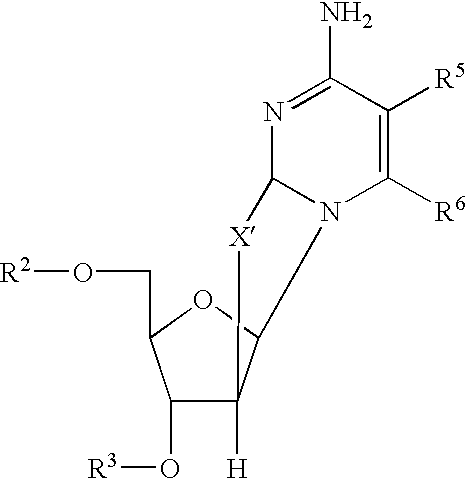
C1(O[R3])C2([H])C(OC1CO[R2])N1C([R6])=C([R5])C(N)=NC1[X]2
